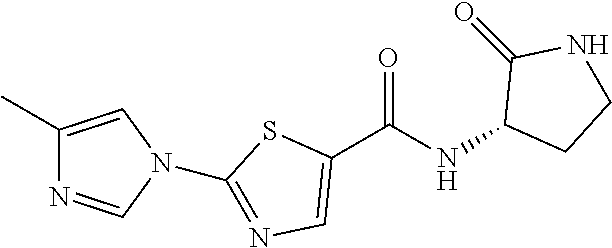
C1(C(NC2CCNC2=O)=O)=CN=C(N2C=NC(C)=C2)S1
